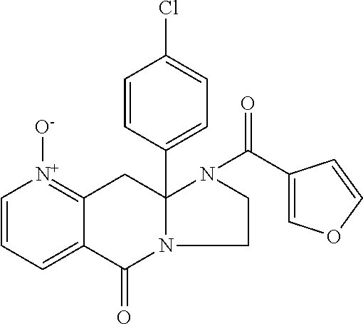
C1=CC=C2C(=[N+]1[O-])CC1(C3=CC=C(Cl)C=C3)N(C2=O)CCN1C(C1=COC=C1)=O
